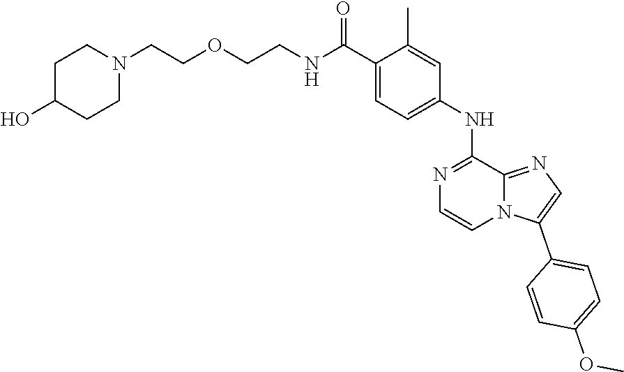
O(CCNC(C1=CC=C(NC2=NC=CN3C2=NC=C3C2=CC=C(OC)C=C2)C=C1C)=O)CCN1CCC(O)CC1
